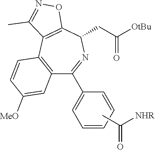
C1=CC2=C(C(C3=CC=CC=C3)=NC(CC([OtBu])=O)C3=C2C(C)=NO3)C=C1[MeO].CC(=O)[NHR]
